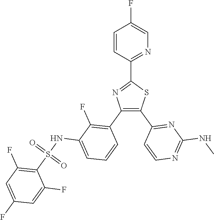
N1=C(C2=NC(C3=C(F)C(NS(C4=C(F)C=C(F)C=C4F)(=O)=O)=CC=C3)=C(C3=NC(NC)=NC=C3)S2)C=CC(F)=C1
